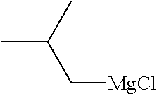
CC(C[MgCl])C
